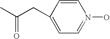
C(CC1=CC=N(O)C=C1)(C)=O
